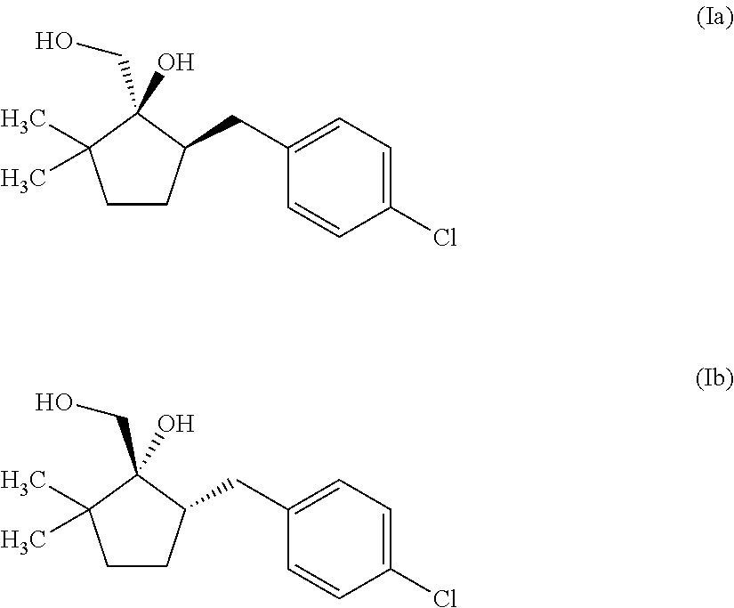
C1CC(CC2=CC=C(Cl)C=C2)C(CO)(O)C1(C)C.C1CC(CC2=CC=C(Cl)C=C2)C(CO)(O)C1(C)C
